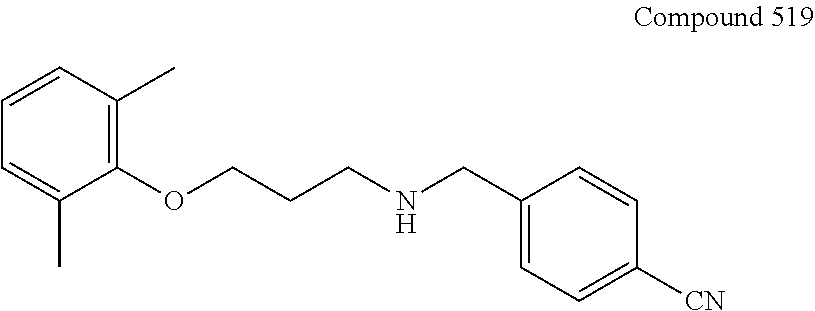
C1=CC(C)=C(OCCCNCC2=CC=C([CN])C=C2)C(C)=C1
